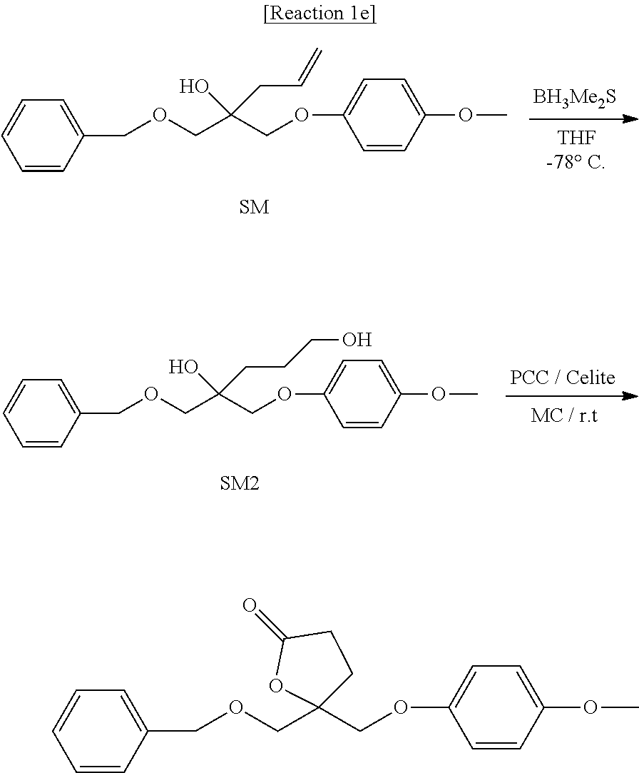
C1(OCC(COCC2=CC=CC=C2)(O)CCCO)=CC=C(OC)C=C1.C1(OCC(COCC2=CC=CC=C2)(O)CC=C)=CC=C(OC)C=C1.C1(OCC2(COCC3=CC=CC=C3)CCC(=O)O2)=CC=C(OC)C=C1
